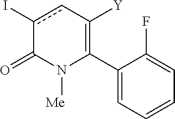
C1(C2=C([Y])cc(I)C(=O)N2[Me])=CC=CC=C1F
